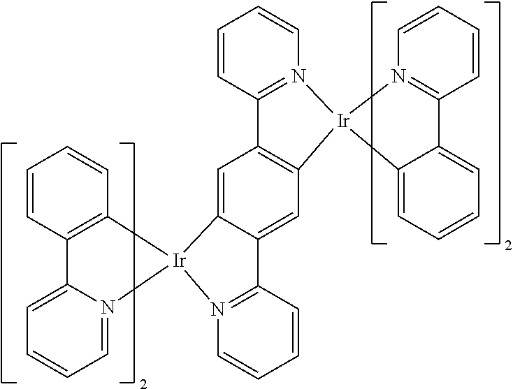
C1=CC2=C(C=C1)[Ir]1(N3=CC=CC=C32)N2=C(C3=CC4=C(C5=N(C=CC=C5)[Ir]45C4=CC=CC=C4C4=N5C=CC=C4)C=C31)C=CC=C2
